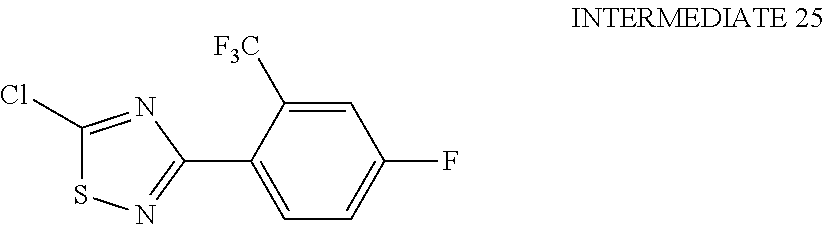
C1=C([F3C])C(C2=NSC(Cl)=N2)=CC=C1F
